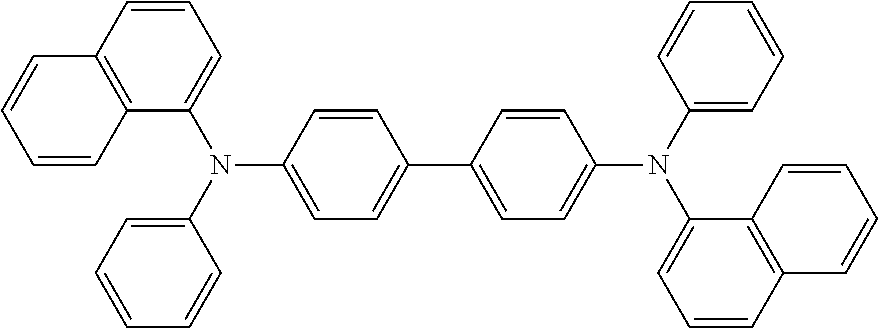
C1=CC2=C(C=C1)C=CC=C2N(C1=CC=C(C2=CC=C(N(C3=CC=CC=C3)C3=CC=CC4=C3C=CC=C4)C=C2)C=C1)C1=CC=CC=C1
